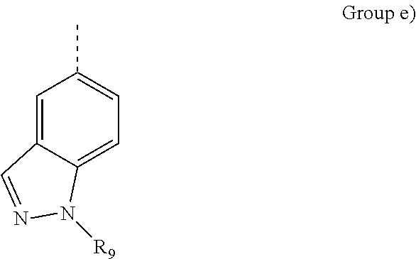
C1=C2C(=CC=C1C)N([R9])N=C2
